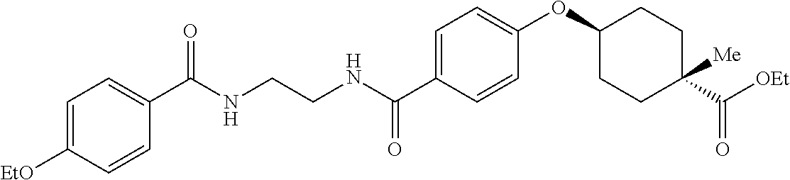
C1=C(C(NCCNC(C2=CC=C([EtO])C=C2)=O)=O)C=CC(OC2CCC([Me])(C([OEt])=O)CC2)=C1
